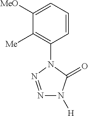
C1([MeO])=CC=CC(N2C(=O)N([H])N=N2)=C1[Me]
